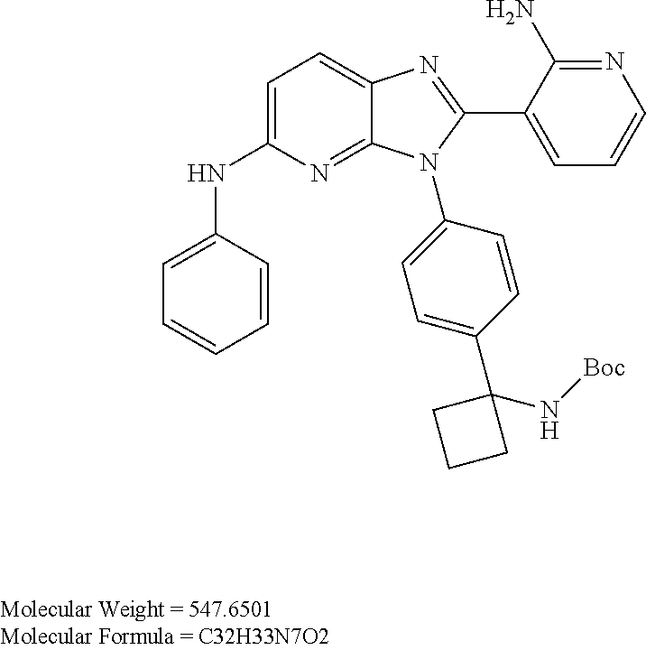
C1=C(N2C3=NC(NC4=CC=CC=C4)=CC=C3N=C2C2=CC=CN=C2N)C=CC(C2(N[Boc])CCC2)=C1
